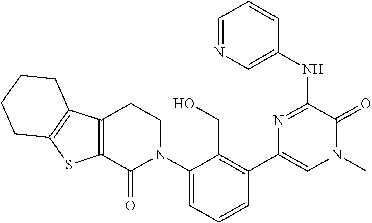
N(C1=NC(C2=C(CO)C(N3CCC4=C(C3=O)SC3=C4CCCC3)=CC=C2)=CN(C)C1=O)C1=CN=CC=C1
